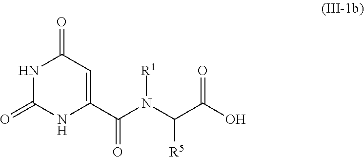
N1C(=O)NC(C(N(C(C(O)=O)[R5])[R1])=O)=CC1=O
